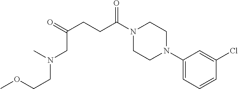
C(CC(=O)CN(CCOC)C)C(=O)N1CCN(C2=CC=CC(Cl)=C2)CC1
